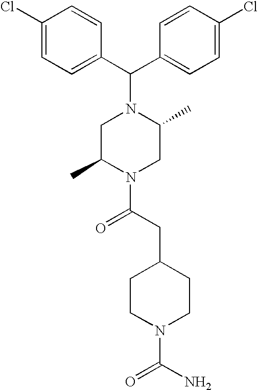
C(C1=CC=C(Cl)C=C1)(N1CC(C)N(C(CC2CCN(C(N)=O)CC2)=O)CC1C)C1=CC=C(Cl)C=C1
